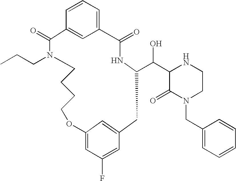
C1=CC=C2C=C1C(=O)N(CCC)CCCCOC1=CC(F)=CC(=C1)CC(C(C1C(=O)N(CC3=CC=CC=C3)CCN1)O)NC2=O
